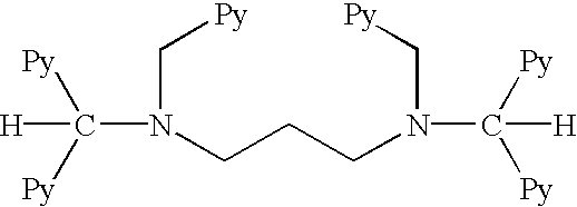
[H]C(N(C[Py])CCCN(C([H])([Py])[Py])C[Py])([Py])[Py]
